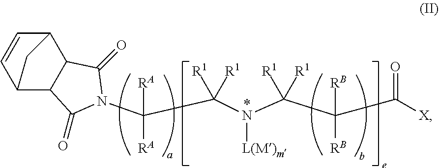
C(C(N(C(C(C([X])=O)([RB])[RB])([R1])[R1])[L(M)m])([R1])[R1])([RA])([RA])N1C(=O)C2C3C=CC(C2C1=O)C3
